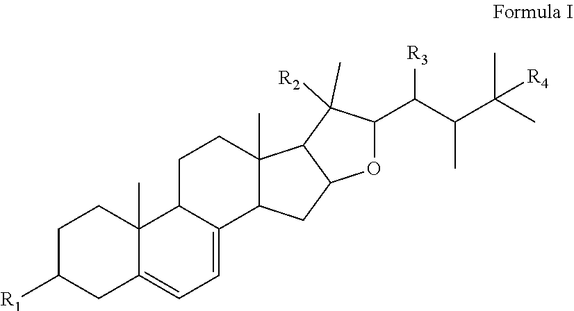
C12=CC=C3C(C)(C1CCC1(C)C2CC2C1C([R2])(C)C(C(C(C(C)(C)[R4])C)[R3])O2)CCC([R1])C3
